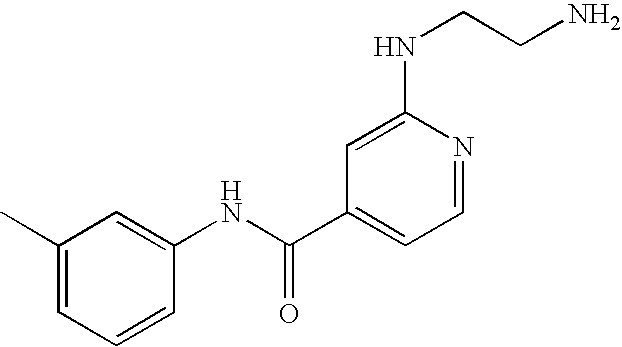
C1(C)=CC=CC(NC(C2=CC=NC(NCCN)=C2)=O)=C1
